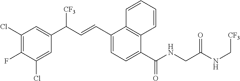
C1(Cl)=C(F)C(Cl)=CC(C(C=CC2=CC=C(C(NCC(NC[CF3])=O)=O)C3=C2C=CC=C3)[CF3])=C1
